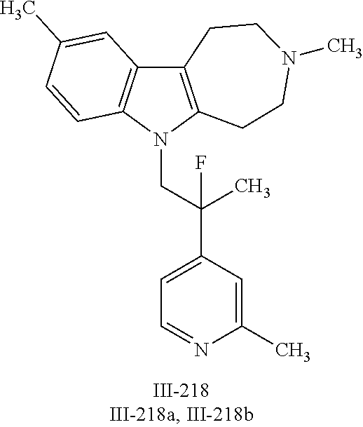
N1(CC(C2=CC=NC(C)=C2)(C)F)C2=C(C3=C1C=CC(C)=C3)CCN(C)CC2
